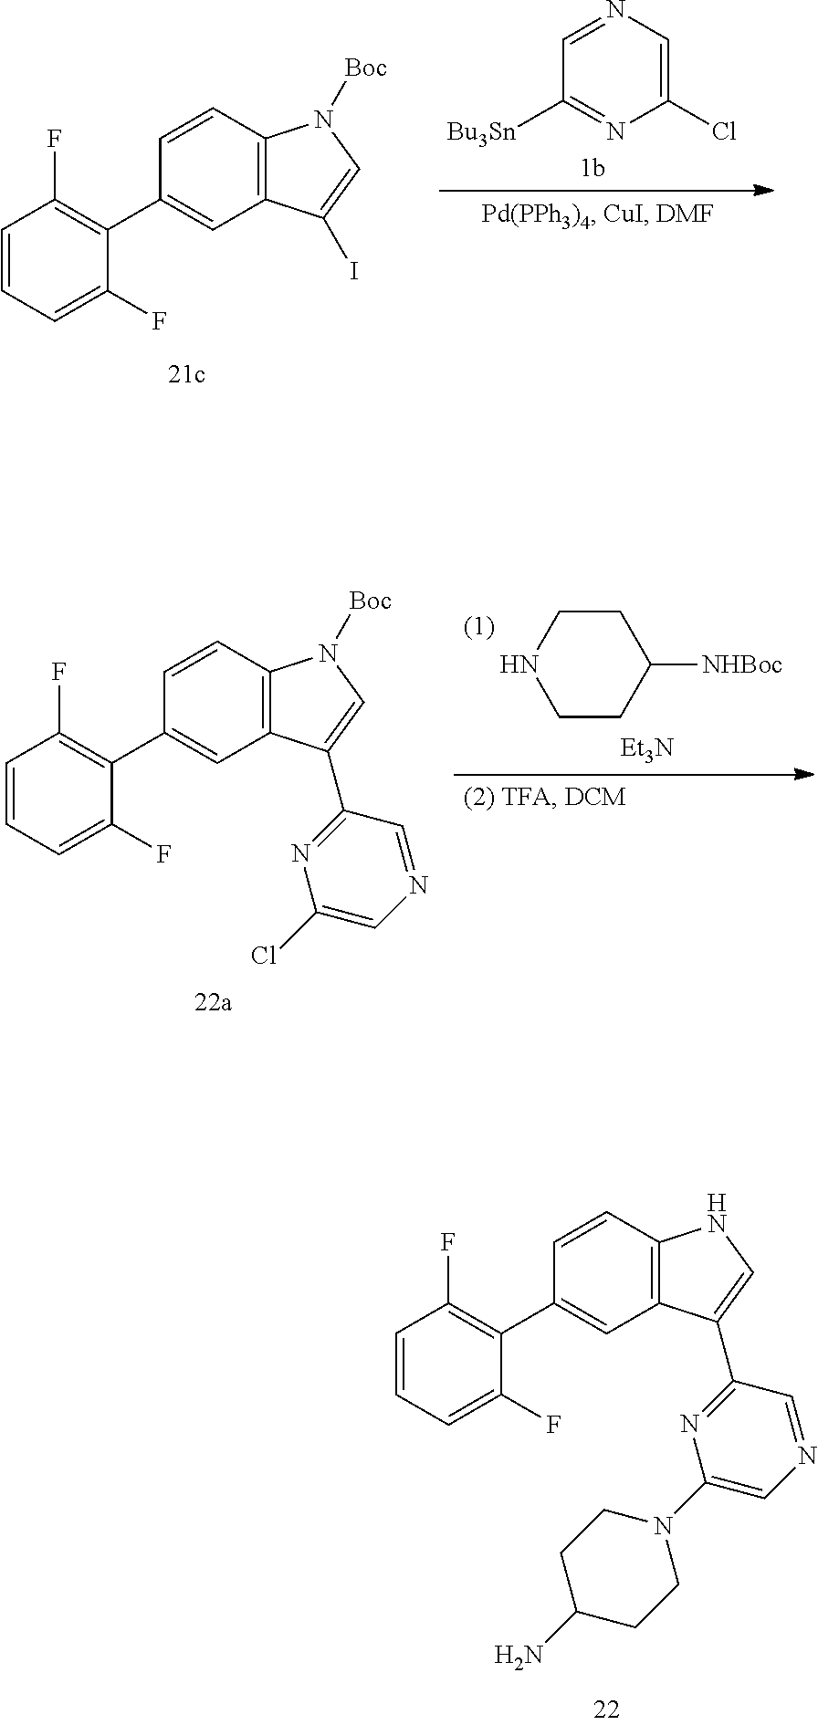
C1=CC=C(F)C(C2=CC3=C(C=C2)N([Boc])C=C3I)=C1F.N1=CC([Bu3Sn])=NC(Cl)=C1.C1CNCCC1[NHBoc].[Et3N].C1=CC=C(F)C(C2=CC3=C(C=C2)N([Boc])C=C3C2=NC(Cl)=CN=C2)=C1F.C1=CC=C(F)C(C2=CC3=C(C=C2)NC=C3C2=NC(N3CCC(N)CC3)=CN=C2)=C1F
